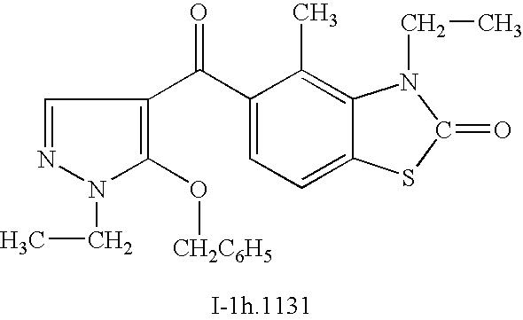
N1(CC)C(O[CH2C6H5])=C(C(C2=CC=C3C(=C2C)N(CC)C(=O)S3)=O)C=N1
